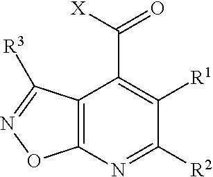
C12=C(N=C([R2])C([R1])=C1C([X])=O)ON=C2[R3]
